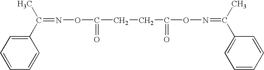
C1(C(C)=NOC(CCC(ON=C(C2=CC=CC=C2)C)=O)=O)=CC=CC=C1
